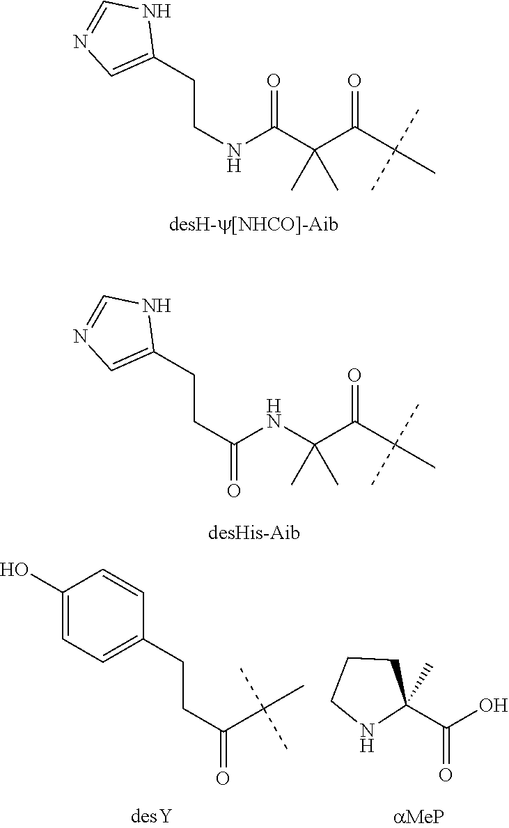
C(C(NC(C(C(C)(C)C)=O)(C)C)=O)CC1=CN=CN1.C1(O)=CC=C(CCC(=O)C(C)(C)C)C=C1.C1(C(O)=O)(C)CCCN1.C(NC(C(C(C(C)(C)C)=O)(C)C)=O)CC1=CN=CN1
